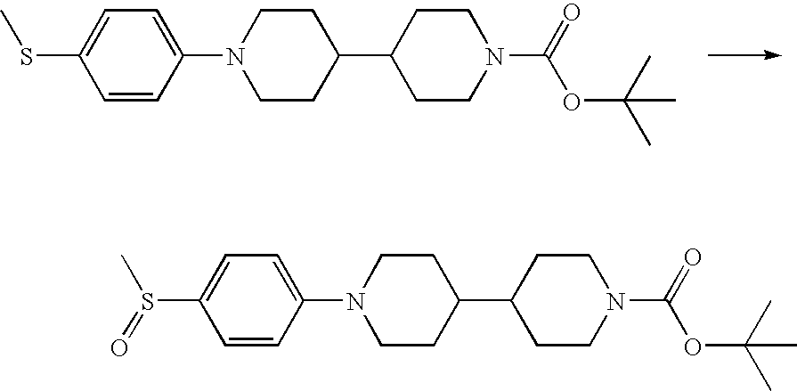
C1=CC(N2CCC(C3CCN(C(=O)OC(C)(C)C)CC3)CC2)=CC=C1SC.C1=CC(N2CCC(C3CCN(C(=O)OC(C)(C)C)CC3)CC2)=CC=C1S(C)=O
